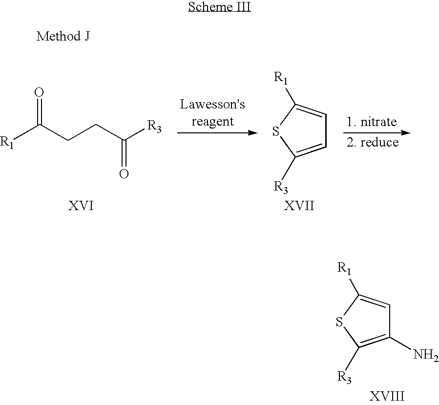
[R1]C(CCC([R3])=O)=O.C1=C([R1])SC([R3])=C1.C1=C([R1])SC([R3])=C1N
